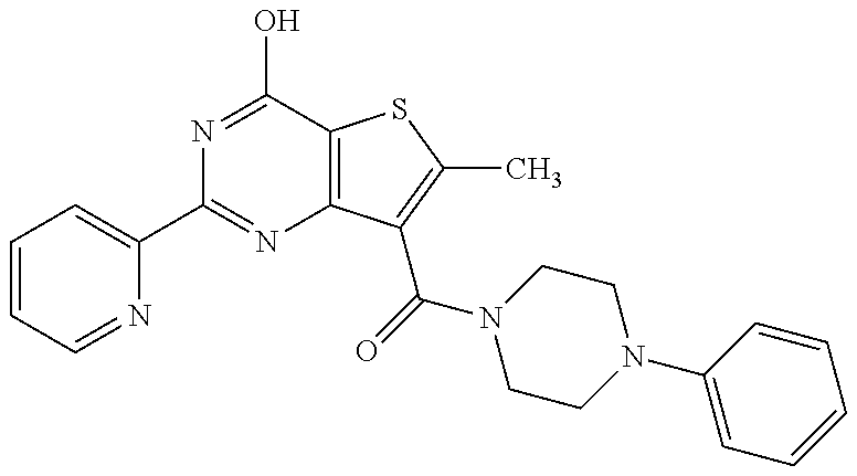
C1=CC=NC(C2=NC3=C(C(O)=N2)SC(C)=C3C(=O)N2CCN(C3=CC=CC=C3)CC2)=C1
